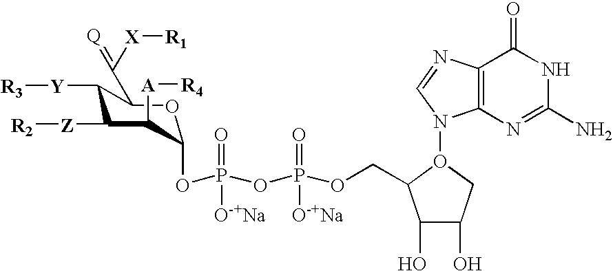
C1([Z][R2])C([Y][R3])C(C(=[Q])[X][R1])OC(OP(OP(OCC2C(O)C(O)CO2N2C3=C(C(=O)NC(N)=N3)N=C2)(=O)[O-+Na])(=O)[O-+Na])C1[A][R4]
